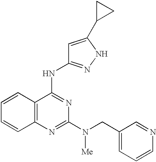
C1=CC2=C(C=C1)N=C(N(CC1=CC=CN=C1)[Me])N=C2NC1=NNC(C2CC2)=C1
